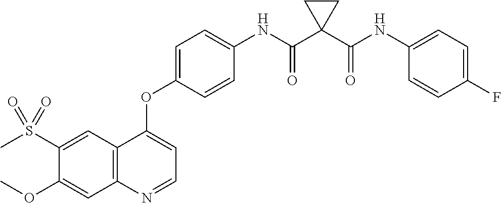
C12=C(N=CC=C1OC1=CC=C(NC(C3(C(NC4=CC=C(F)C=C4)=O)CC3)=O)C=C1)C=C(OC)C(S(C)(=O)=O)=C2
